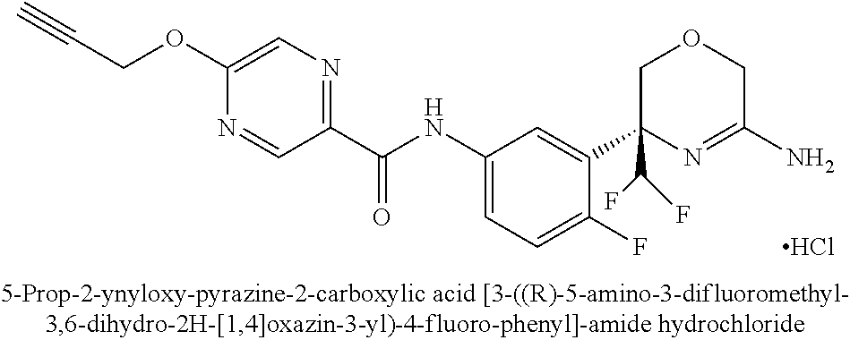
C1(OCC#C)=CN=C(C(NC2=CC=C(F)C(C3(C(F)F)N=C(N)COC3)=C2)=O)C=N1.Cl
